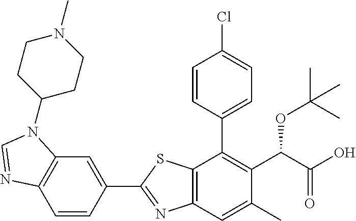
C1=CC(C2=C(C(OC(C)(C)C)C(=O)O)C(C)=CC3=C2SC(C2=CC4=C(C=C2)N=CN4C2CCN(C)CC2)=N3)=CC=C1Cl
